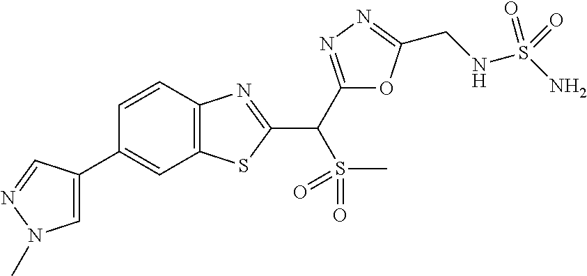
C12=C(C=CC(C3=CN(C)N=C3)=C1)N=C(C(S(=O)(=O)C)C1=NN=C(CNS(N)(=O)=O)O1)S2
